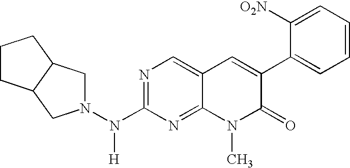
N1=C(N(N2CC3C(C2)CCC3)[H])N=C2C(=C1)C=C(C1=CC=CC=C1[NO2])C(=O)N2C
